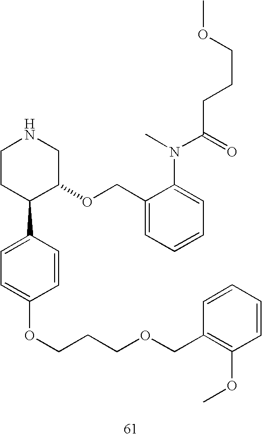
C1CC(C2=CC=C(OCCCOCC3=C(OC)C=CC=C3)C=C2)C(OCC2=CC=CC=C2N(C)C(=O)CCCOC)CN1
